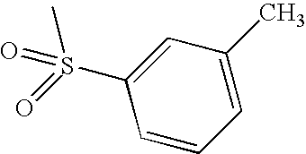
CS(=O)(C1=CC(C)=CC=C1)=O
